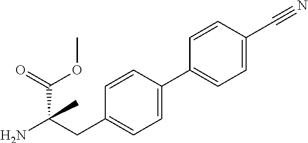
C(CC1=CC=C(C2=CC=C(C#N)C=C2)C=C1)(C(=O)OC)(C)N
